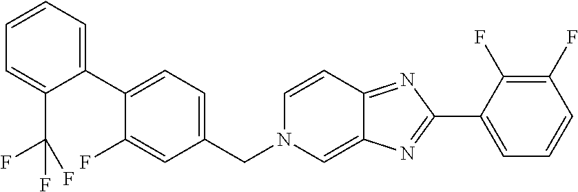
C1(C2=NC3=CN(CC4=CC=C(C5=CC=CC=C5C(F)(F)F)C(F)=C4)C=CC3=N2)=CC=CC(F)=C1F
